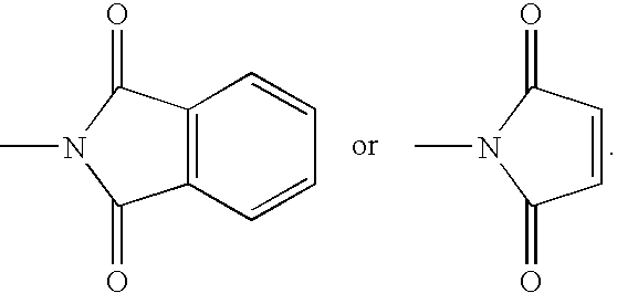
C12=C(C=CC=C1)C(=O)N(C)C2=O.C1=CC(=O)N(C)C1=O
